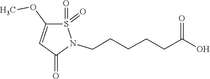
O=S1(=O)N(CCCCCC(=O)O)C(=O)C=C1OC
